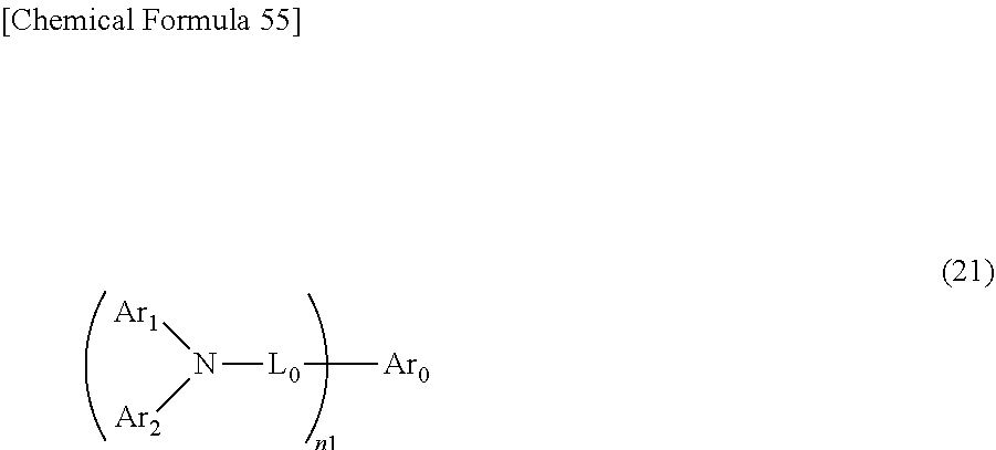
N([L0][Ar0])([Ar2])[Ar1]
